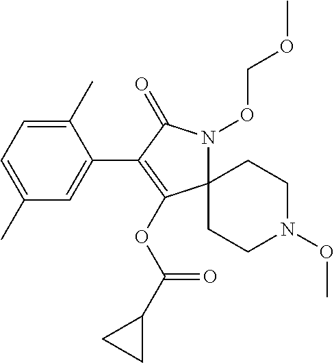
C1(C)=CC=C(C)C=C1C1=C(OC(=O)C2CC2)C2(N(OCOC)C1=O)CCN(OC)CC2
